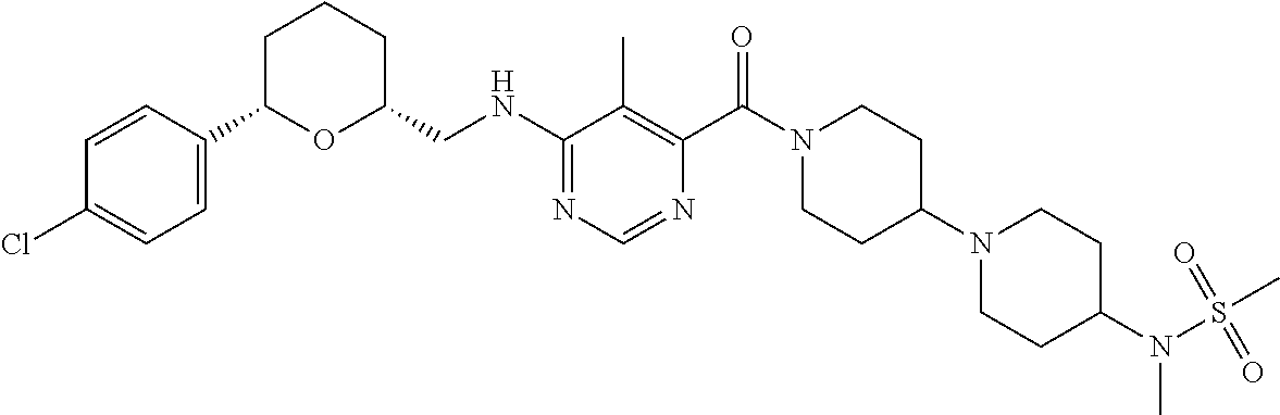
N(C1=NC=NC(C(N2CCC(N3CCC(N(S(=O)(C)=O)C)CC3)CC2)=O)=C1C)CC1CCCC(C2=CC=C(Cl)C=C2)O1
